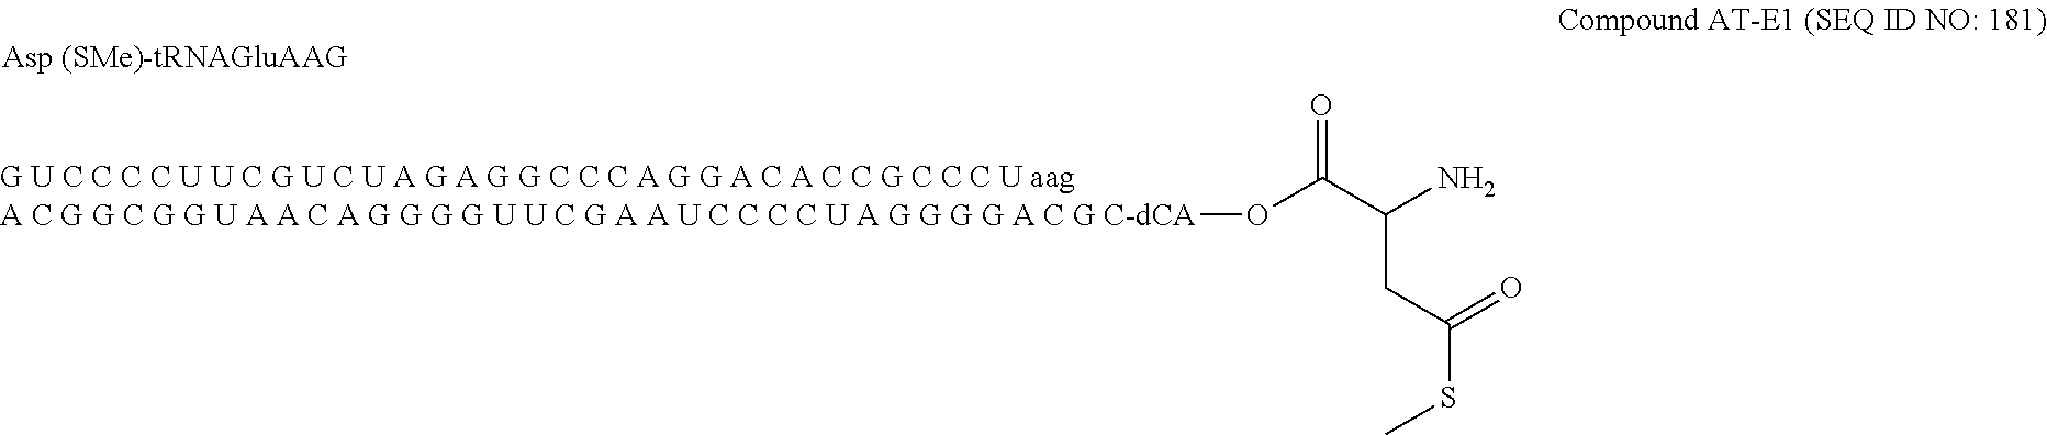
[A C G G C G G U A A C A G G G G U U C G A A U C C C C U A G G G G A C G C-dCA]OC(C(N)CC(SC)=O)=O
